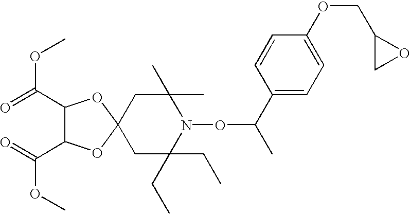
C1C(CC)(CC)N(OC(C)C2=CC=C(OCC3CO3)C=C2)C(C)(C)CC12OC(C(=O)OC)C(C(=O)OC)O2
